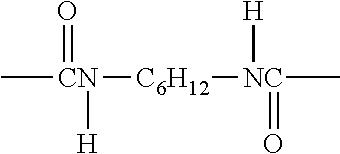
C[CN]([C6H12][NC](C)(=O)[H])(=O)[H]
